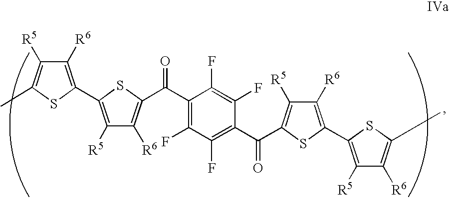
C1(C(=O)C2=C([R6])C([R5])=C(C3=C([R6])C([R5])=C(C)S3)S2)=C(F)C(F)=C(C(=O)C2=C([R5])C([R6])=C(C3=C([R5])C([R6])=C(C)S3)S2)C(F)=C1F
